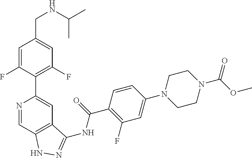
C1=C(F)C(C2=CC3=C(C=N2)NN=C3NC(=O)C2=C(F)C=C(N3CCN(C(OC)=O)CC3)C=C2)=C(F)C=C1CNC(C)C
